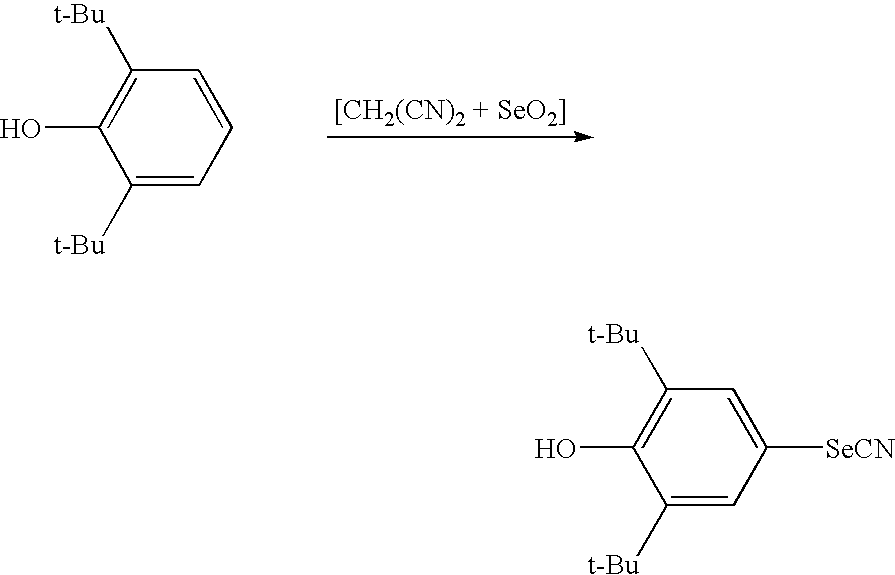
C1=CC([t-Bu])=C(O)C([t-Bu])=C1.[SeCN]C1=CC([t-Bu])=C(O)C([t-Bu])=C1
